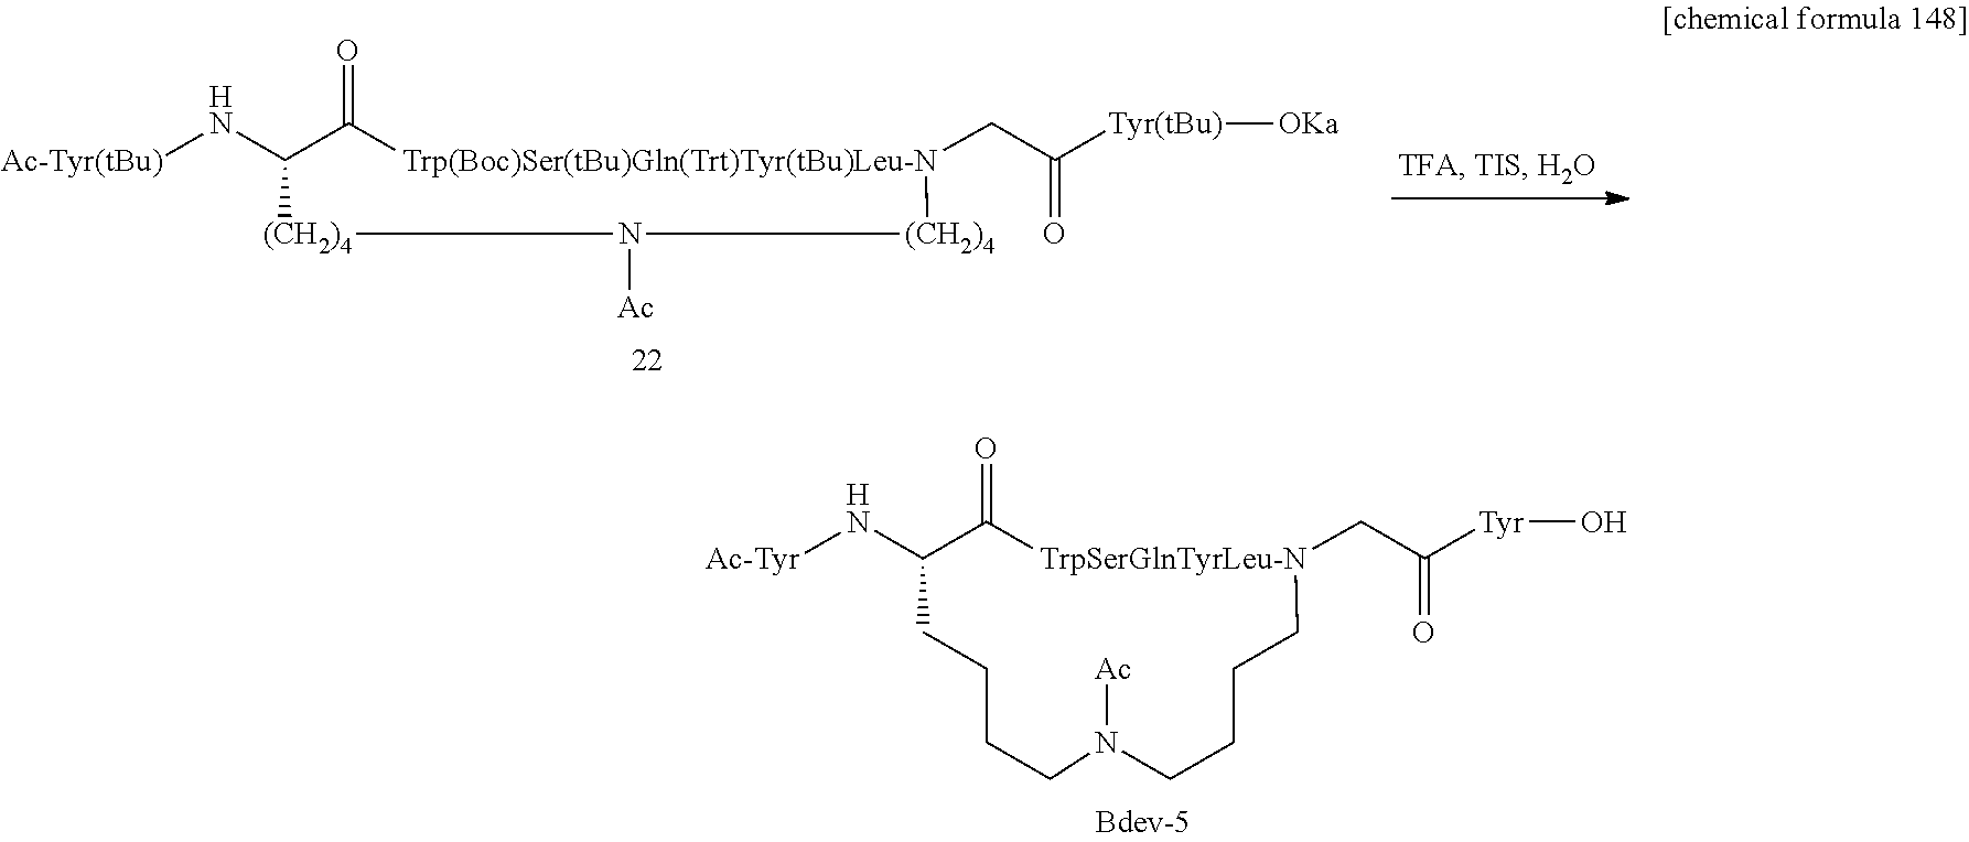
N(C1C(=O)[TrpSerGlnTyrLeu-N](CC([Tyr]O)=O)CCCCN([Ac])CCCC1)[Ac-Tyr].N(C1C(=O)[Trp(Boc)Ser(tBu)Gln(Trt)Tyr(tBu)Leu-N](CC([Tyr(tBu)][OKa])=O)[(CH2)4]N([Ac])[(CH2)4]1)[Ac-Tyr(tBu)]
